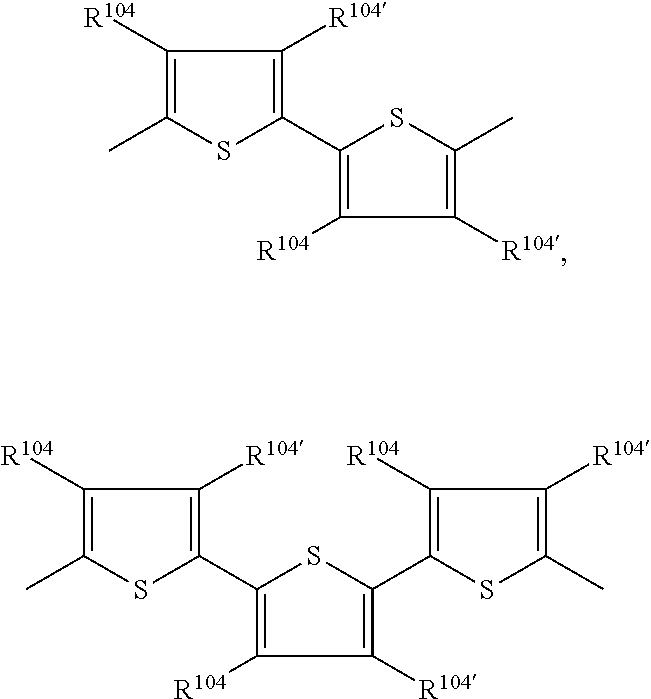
C1([R104])=C(C)SC(C2=C([R104])C([R104])=C(C)S2)=C1[R104].C1([R104])=C(C)SC(C2=C([R104])C([R104])=C(C3=C([R104])C([R104])=C(C)S3)S2)=C1[R104]
